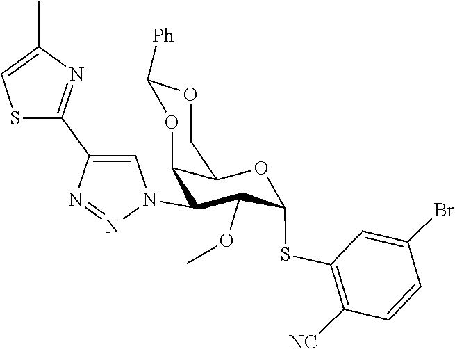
O(C1C(SC2=C([NC])C=CC(Br)=C2)OC2C(C1N1C=C(C3=NC(C)=CS3)N=N1)OC([Ph])OC2)C
